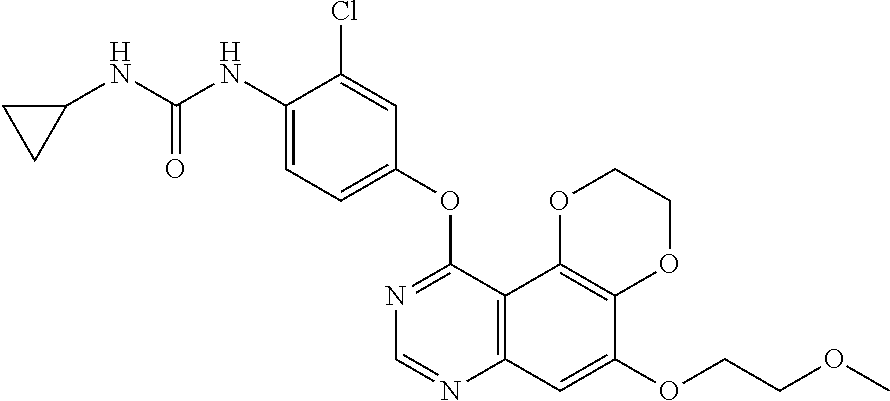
C12=C(C3=C(C=C1OCCOC)N=CN=C3OC1=CC=C(NC(NC3CC3)=O)C(Cl)=C1)OCCO2
